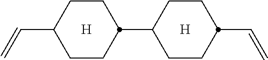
[H].[H].C1CC(C=C)CCC1C1CCC(C=C)CC1
